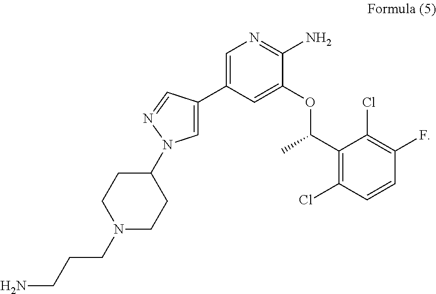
C1=C(C2=CN(C3CCN(CCCN)CC3)N=C2)C=C(OC(C2=C(Cl)C=CC(F)=C2Cl)C)C(N)=N1
